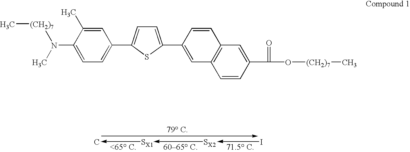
C-[SX1]-[SX2]-I.C1=C(C)C(N(C)[(CH2)7]C)=CC=C1C1=CC=C(C2=CC3=C(C=C2)C=C(C(=O)O[(CH2)7]C)C=C3)S1
